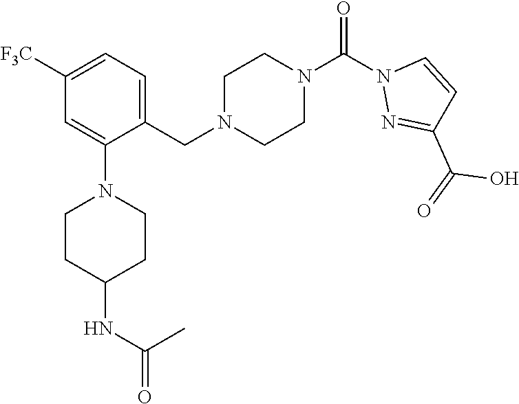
[F3C]C1=CC=C(CN2CCN(C(=O)N3N=C(C(O)=O)C=C3)CC2)C(N2CCC(NC(C)=O)CC2)=C1
